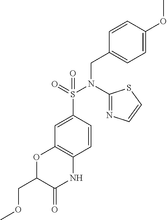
C1=C(S(=O)(N(CC2=CC=C(OC)C=C2)C2=NC=CS2)=O)C=CC2=C1OC(COC)C(=O)N2
